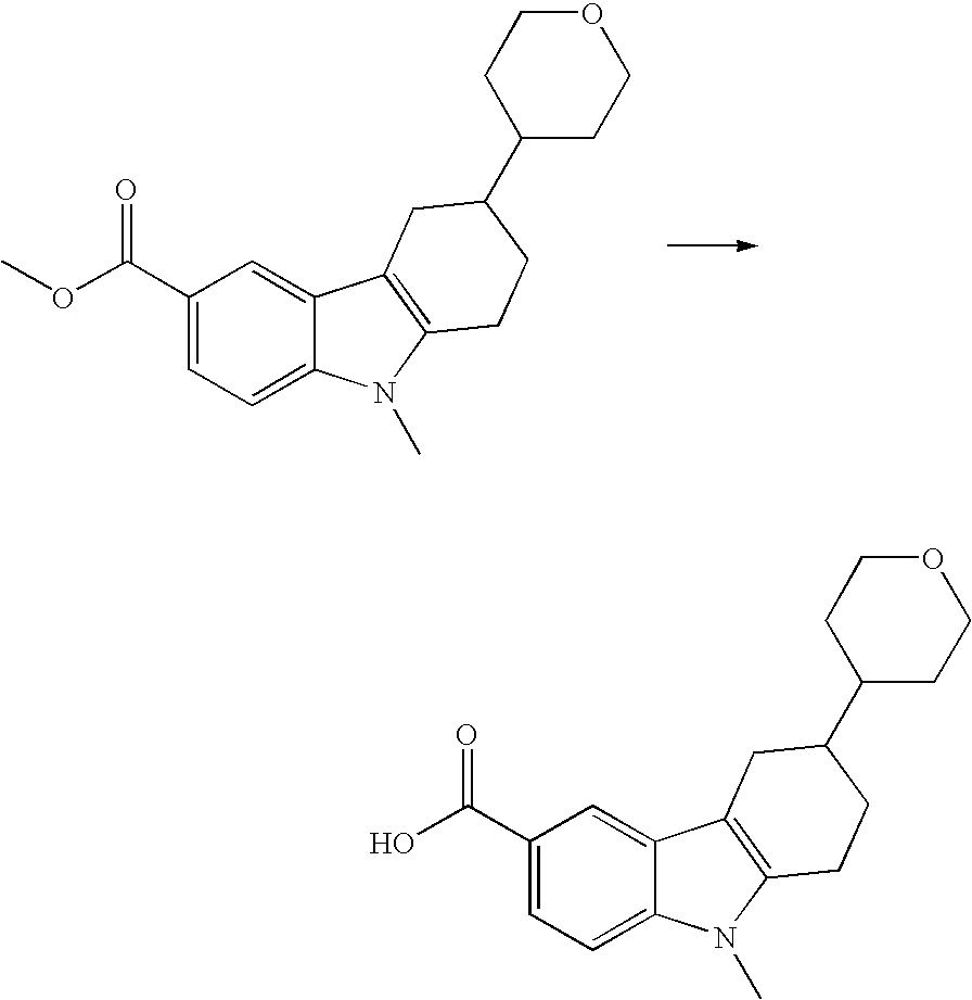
C1(C(OC)=O)=CC=C2C(=C1)C1=C(N2C)CCC(C2CCOCC2)C1.C1(C(O)=O)=CC=C2C(=C1)C1=C(N2C)CCC(C2CCOCC2)C1
